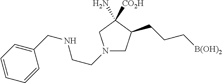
C1N(CCNCC2=CC=CC=C2)CC(N)([CO2H])C1CCC[B(OH)2]
